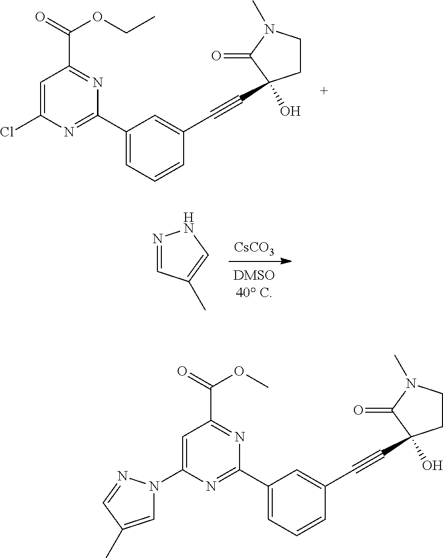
C1(C2=CC=CC(C#CC3(O)CCN(C)C3=O)=C2)=NC(Cl)=CC(C(=O)OCC)=N1.[CsCO3].N1=CC(C)=CN1.C1(C2=CC=CC(C#CC3(O)CCN(C)C3=O)=C2)=NC(N2C=C(C)C=N2)=CC(C(=O)OC)=N1
